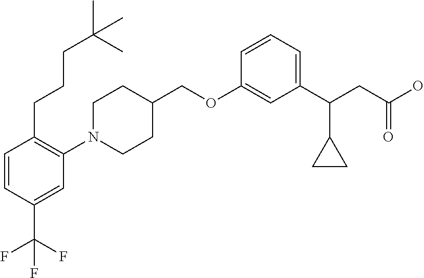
C1(OCC2CCN(C3=C(CCCC(C)(C)C)C=CC(C(F)(F)F)=C3)CC2)=CC(C(CC(O)=O)C2CC2)=CC=C1
